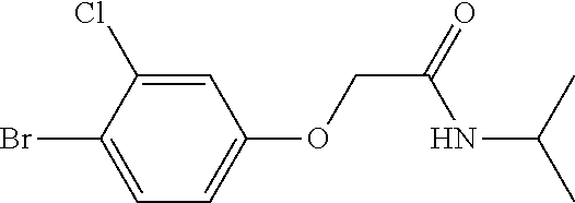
C1(Cl)=CC(OCC(NC(C)C)=O)=CC=C1Br
